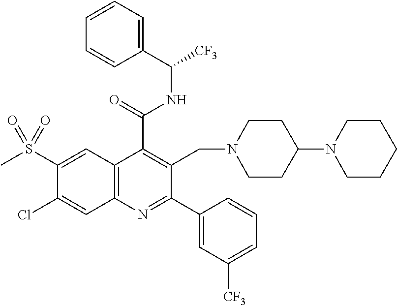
C1(C(=O)NC(C2=CC=CC=C2)[CF3])=C(CN2CCC(N3CCCCC3)CC2)C(C2=CC([CF3])=CC=C2)=NC2=C1C=C(S(C)(=O)=O)C(Cl)=C2
